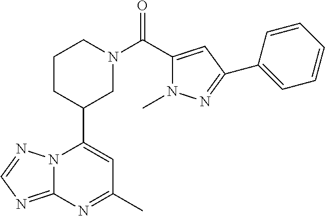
N12C(=NC=N1)N=C(C)C=C2C1CN(C(=O)C2=CC(C3=CC=CC=C3)=NN2C)CCC1
